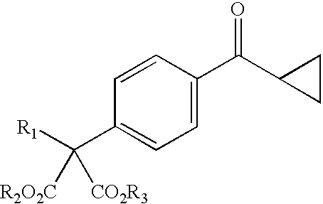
C1=CC(C([R1])([R2O2C])[CO2R3])=CC=C1C(C1CC1)=O
